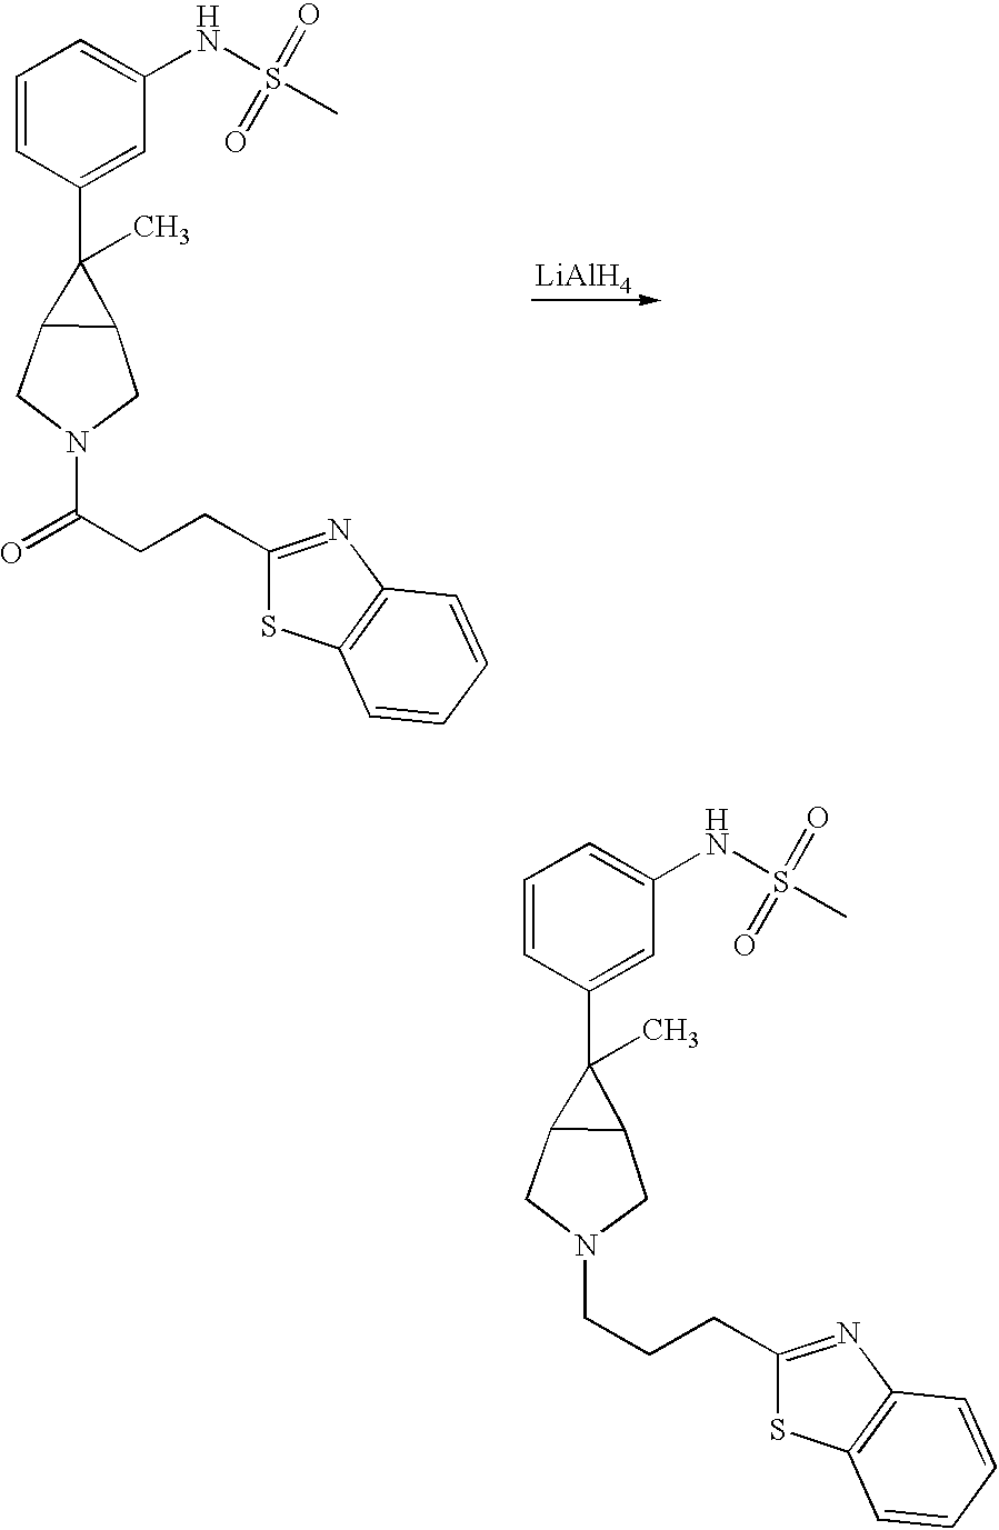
[LiAlH4].C1=CC(C2(C)C3C2CN(C(CCC2=NC4=C(S2)C=CC=C4)=O)C3)=CC(NS(C)(=O)=O)=C1.C1=CC(C2(C)C3C2CN(CCCC2=NC4=C(S2)C=CC=C4)C3)=CC(NS(C)(=O)=O)=C1
